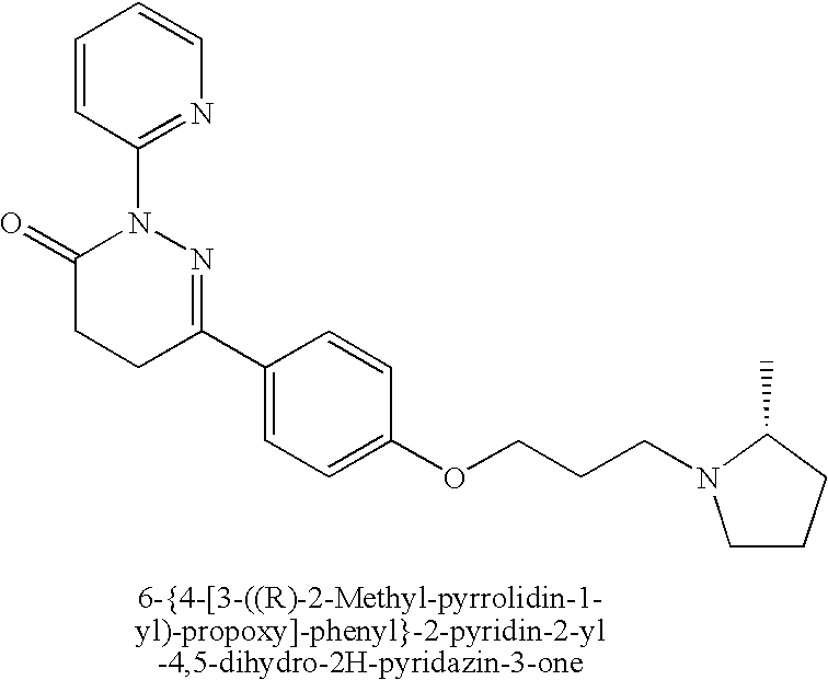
C1(C2=NN(C3=NC=CC=C3)C(=O)CC2)=CC=C(OCCCN2CCCC2C)C=C1
